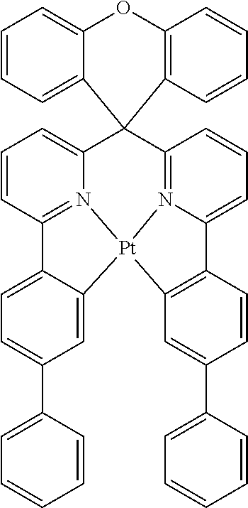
C1=CC2=N3C(=C1)C1(C4=N5C(=CC=C4)C4=C([Pt]35C3=CC(C5=CC=CC=C5)=CC=C23)C=C(C2=CC=CC=C2)C=C4)C2=C(OC3=CC=CC=C13)C=CC=C2
